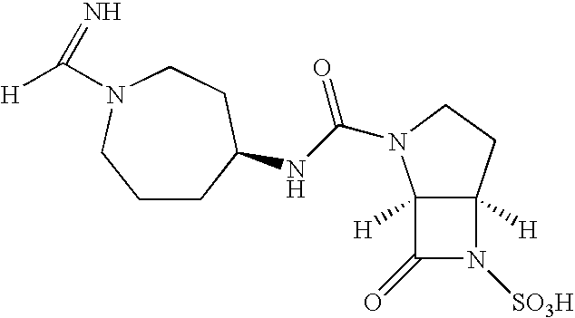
C1CC(NC(N2C3([H])C([H])(CC2)N([SO3H])C3=O)=O)CCN(C([H])=N)C1
